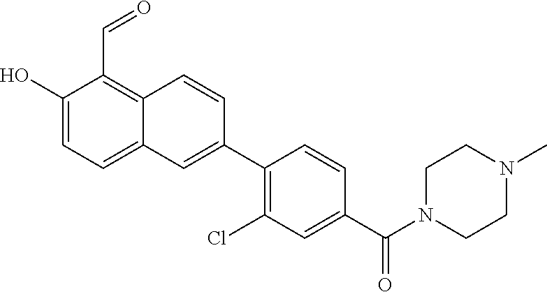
OC1=CC=C2C(=C1C=O)C=CC(C1=C(Cl)C=C(C(N3CCN(C)CC3)=O)C=C1)=C2
